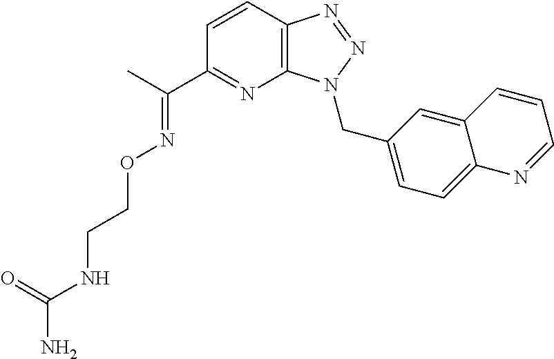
C1=CC2=C(N=C1C(C)=NOCCNC(N)=O)N(CC1=CC=C3C(=C1)C=CC=N3)N=N2
